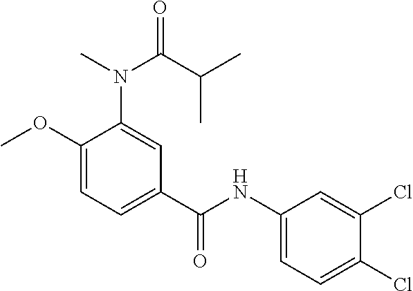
C1(OC)=CC=C(C(=O)NC2=CC=C(Cl)C(Cl)=C2)C=C1N(C(C(C)C)=O)C
